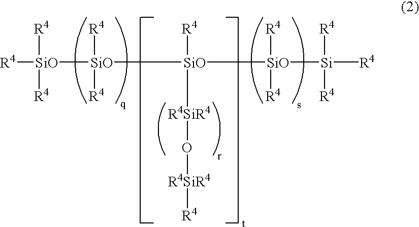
[R4][SiO]([SiO]([SiO]([SiO]([Si]([R4])([R4])[R4])([R4])[R4])([R4])[R4SiR4]O[R4SiR4][R4])([R4])[R4])([R4])[R4]
